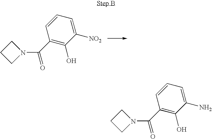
C1(C(=O)N2CCC2)=C(O)C([NO2])=CC=C1.C1(C(=O)N2CCC2)=C(O)C(N)=CC=C1
